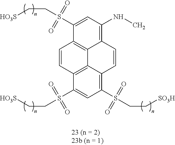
C1=C(S(CC[HO3S])(=O)=O)C2=C3C(=C1NC)C=CC1=C(S(CC[SO3H])(=O)=O)C=C(S(CC[HO3S])(=O)=O)C(=C31)C=C2
